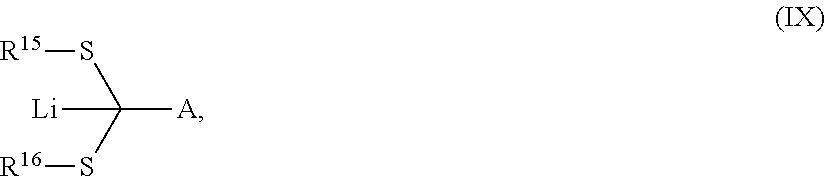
[R15]SC(S[R16])([Li])[A]
